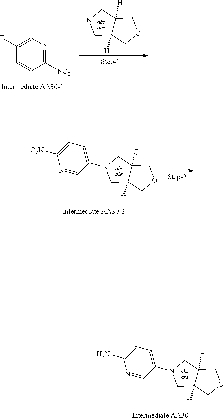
C12([H])C([H])(CN(C3=CC=C([O2N])N=C3)C1)COC2.C1([NO2])=NC=C(F)C=C1.C12([H])C([H])(CNC1)COC2.C12([H])C([H])(CN(C3=CC=C(N)N=C3)C1)COC2
